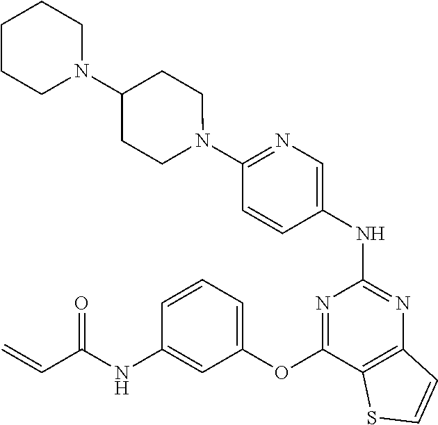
N1(C2=NC=C(NC3=NC4=C(C(OC5=CC=CC(NC(C=C)=O)=C5)=N3)SC=C4)C=C2)CCC(N2CCCCC2)CC1
